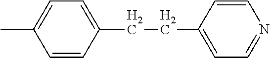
CC1=CC=C(CCC2=CC=NC=C2)C=C1
